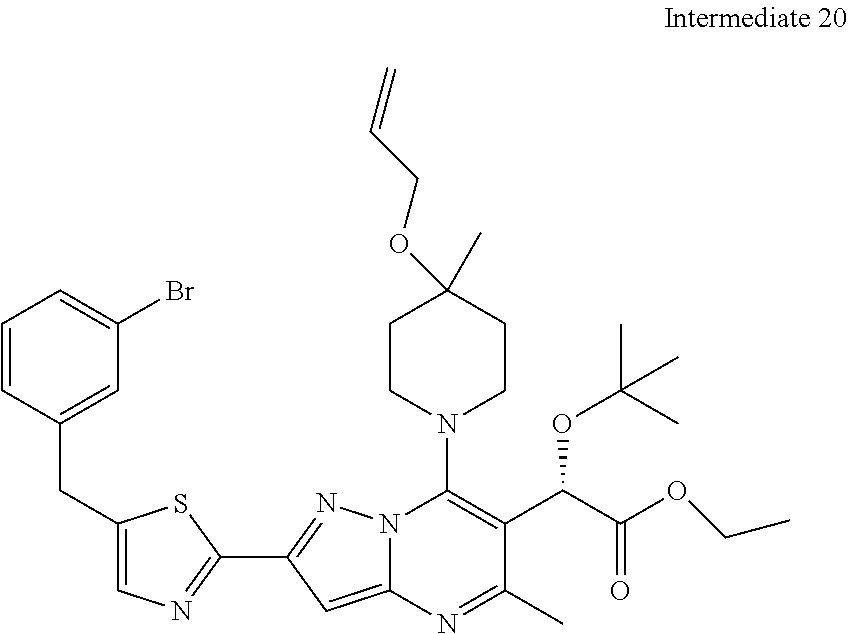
C1CN(C2=C(C(C(OCC)=O)OC(C)(C)C)C(C)=NC3=CC(C4=NC=C(CC5=CC(Br)=CC=C5)S4)=NN23)CCC1(OCC=C)C
